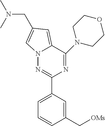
C1(C[OMs])=CC(C2=NN3C(=CC(CN(C)C)=C3)C(N3CCOCC3)=N2)=CC=C1
